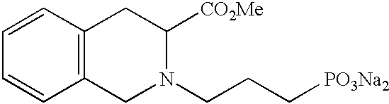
C12=C(C=CC=C1)CC([CO2Me])N(CCC[PO3Na2])C2
